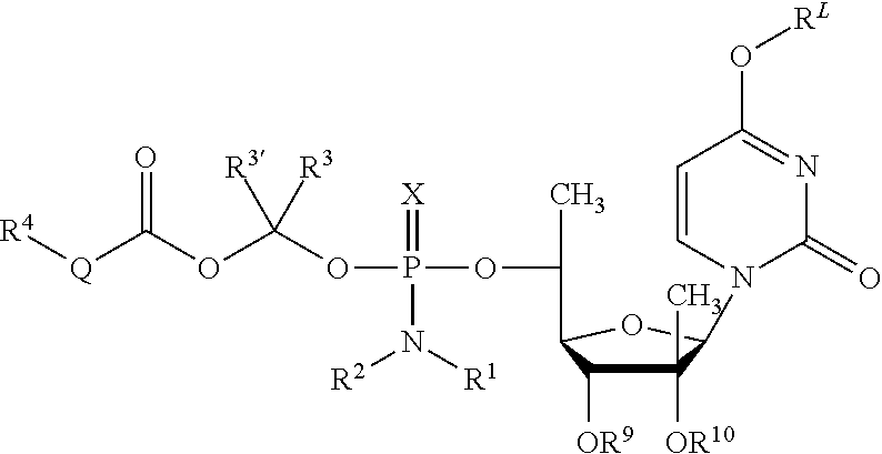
[R4][Q]C(OC(OP(OC(C1C([OR9])C([OR10])(C)C(N2C(=O)N=C(O[RL])C=C2)O1)C)(=[X])N([R2])[R1])([R3])[R3])=O
